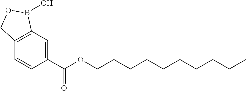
C1=C(C(OCCCCCCCCCC)=O)C=CC2=C1B(O)OC2
